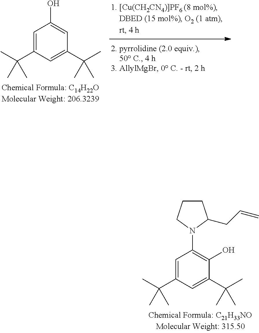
C1=C(C(C)(C)C)C=C(C(C)(C)C)C=C1O.C1=C(C(C)(C)C)C=C(C(C)(C)C)C(O)=C1N1CCCC1CC=C
